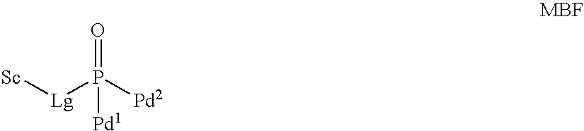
O=P([Pd2])([Lg][Sc])[Pd1]
